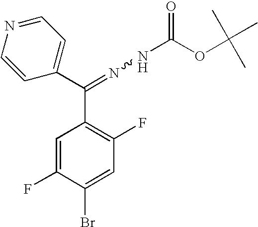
C1=C(F)C(Br)=CC(F)=C1C(=NNC(OC(C)(C)C)=O)C1=CC=NC=C1
